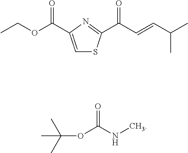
C1=C(C(OCC)=O)N=C(C(C=CC(C)C)=O)S1.CC(C)(C)OC(NC)=O
